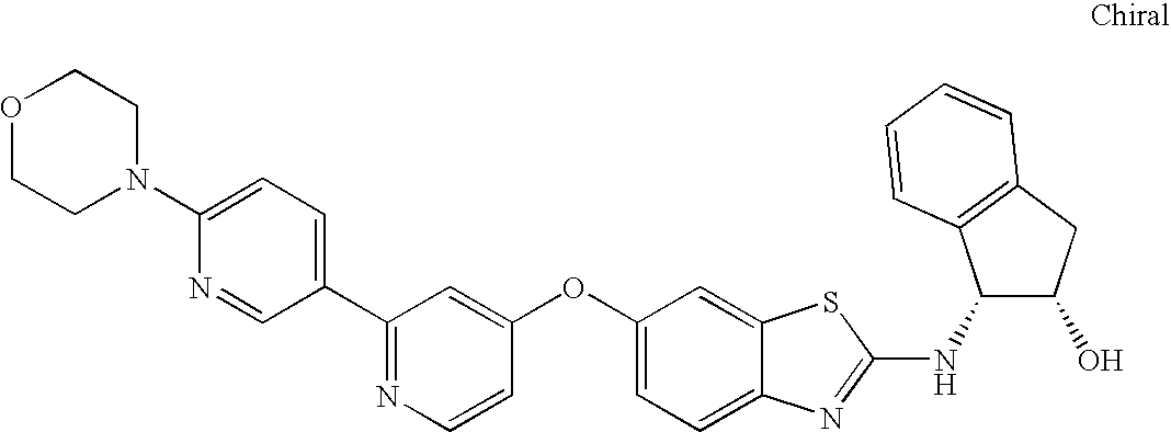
N1=C(C2=CC=C(N3CCOCC3)N=C2)C=C(OC2=CC=C3C(=C2)SC(NC2C(O)CC4=C2C=CC=C4)=N3)C=C1
